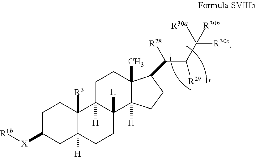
C1C([X][R1b])CC2([H])C([R3])(C1)C1([H])C([H])(CC2)C2([H])C(C)(CC1)C(C(C(C([R30c])([R30a])[R30b])[R29])[R28])CC2
